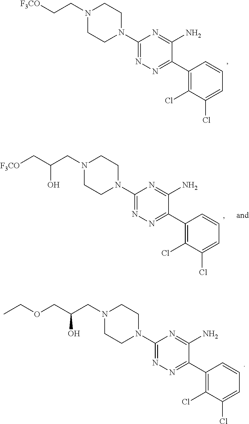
C1(N2CCN(CC[F3CO])CC2)=NN=C(C2=C(Cl)C(Cl)=CC=C2)C(N)=N1.C1(N2CCN(CC(C[F3CO])O)CC2)=NN=C(C2=C(Cl)C(Cl)=CC=C2)C(N)=N1.C1(N2CCN(CC(COCC)O)CC2)=NN=C(C2=C(Cl)C(Cl)=CC=C2)C(N)=N1
